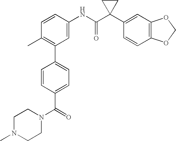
C1=CC(NC(C2(C3=CC4=C(C=C3)OCO4)CC2)=O)=CC(C2=CC=C(C(=O)N3CCN(C)CC3)C=C2)=C1C
